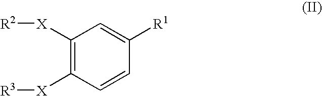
C1([X][R2])=C([X][R3])C=CC([R1])=C1
